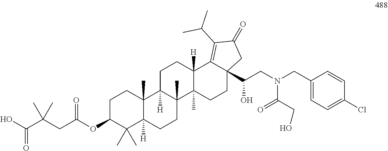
C1C(OC(CC(C(O)=O)(C)C)=O)C(C)(C)C2([H])C(C)(C1)C1([H])C(C)(CC2)C2(C)C([H])(CC1)C1=C(C(C)C)C(=O)CC1(C(CN(CC1=CC=C(Cl)C=C1)C(CO)=O)O)CC2
